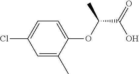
C1=C(Cl)C=C(C)C(OC(C(=O)O)C)=C1
